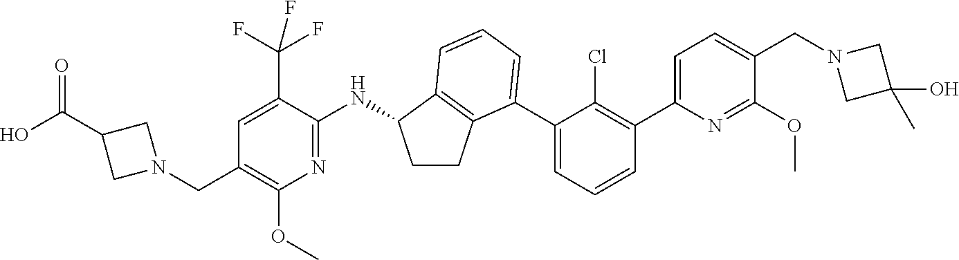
C1=C(C(F)(F)F)C(NC2CCC3=C2C=CC=C3C2=CC=CC(C3=CC=C(CN4CC(O)(C)C4)C(OC)=N3)=C2Cl)=NC(OC)=C1CN1CC(C(O)=O)C1
